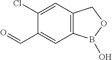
C12=C(C=C(Cl)C(C=O)=C1)COB2O
